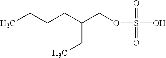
CCCCC(COS(=O)(=O)O)CC
